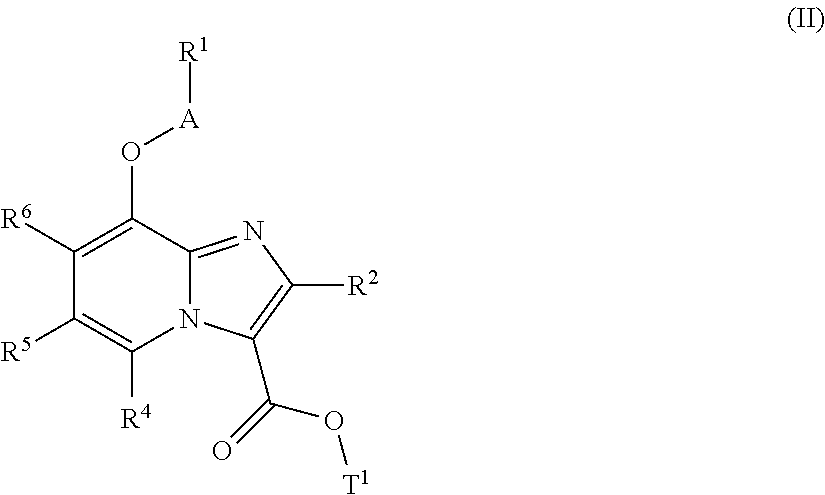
N12C(=NC([R2])=C1C(O[T1])=O)C(O[A][R1])=C([R6])C([R5])=C2[R4]
